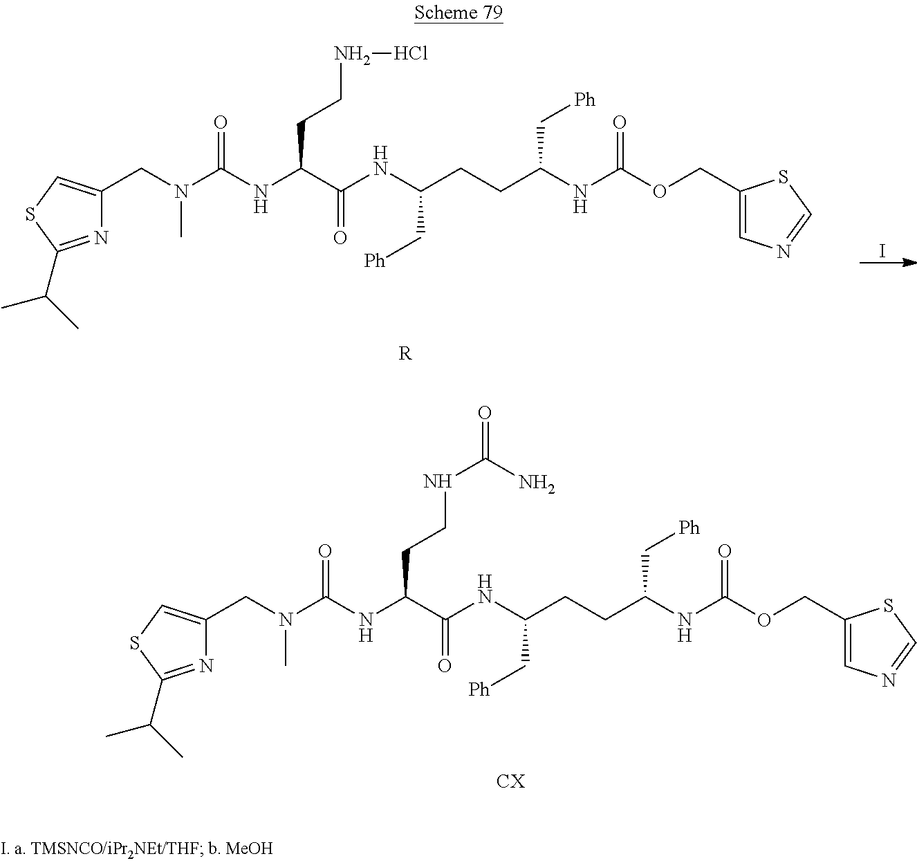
N(C(NC(C(NC(CCC(NC(OCC1=CN=CS1)=O)C[Ph])C[Ph])=O)CCNCl)=O)(CC1=CSC(C(C)C)=N1)C.[R].I.N(C(NC(C(NC(CCC(NC(OCC1=CN=CS1)=O)C[Ph])C[Ph])=O)CCNC(=O)N)=O)(CC1=CSC(C(C)C)=N1)C.[CX]
